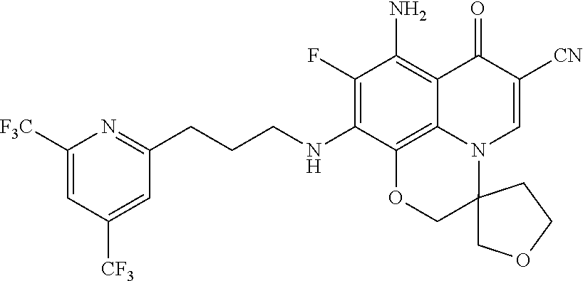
C1(F)=C(NCCCC2=NC([F3C])=CC([CF3])=C2)C2=C3C(=C1N)C(=O)C([CN])=CN3C1(CO2)COCC1
